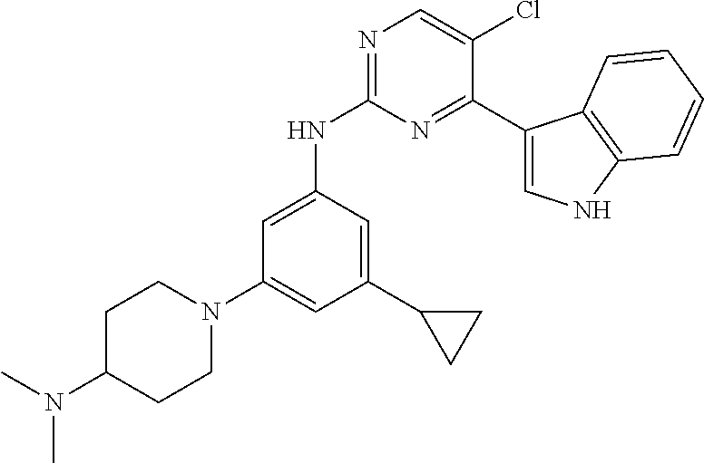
N1(C2=CC(C3CC3)=CC(NC3=NC=C(Cl)C(C4=CNC5=C4C=CC=C5)=N3)=C2)CCC(N(C)C)CC1
